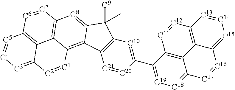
[C21]1=[C20]C(C2=[C19][C18]=C3C4=C2[C11]=[C12]C2=C4C(=[C15][C14]=[C13]2)[C16]=[C17]3)=[C10]C2=C1C1=C3C4=C([C8]=C1C2([C9])C)[C7]=[C6]C1=C4C(=[C3][C4]=[C5]1)[C2]=[C1]3
